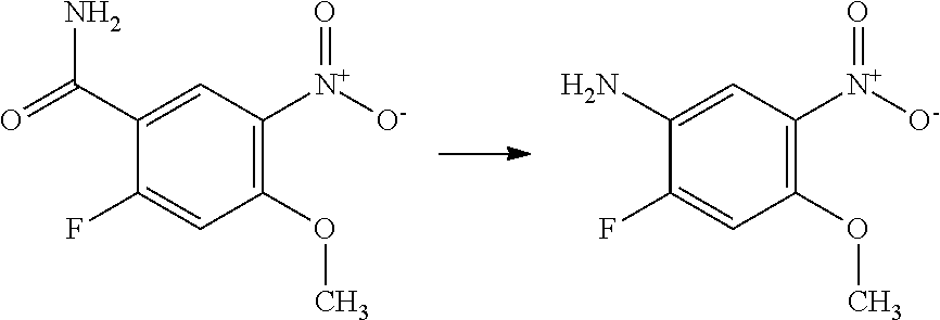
C1(C(=O)N)=CC([N+]([O-])=O)=C(OC)C=C1F.C1(N)=CC([N+]([O-])=O)=C(OC)C=C1F
